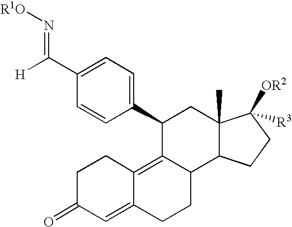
C1(C2C3=C4C(=CC(=O)CC4)CCC3C3C(C)(C2)C([OR2])([R3])CC3)=CC=C(C([H])=N[R1O])C=C1
